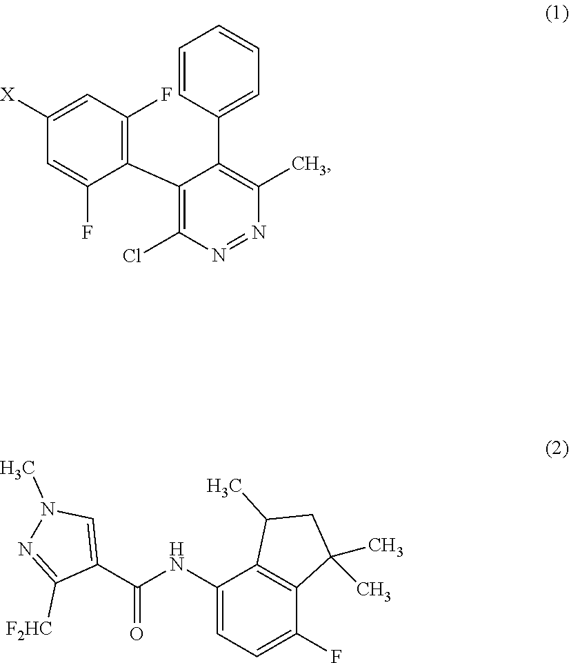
C1([X])=CC(F)=C(C2=C(Cl)N=NC(C)=C2C2=CC=CC=C2)C(F)=C1.C1(NC(C2=CN(C)N=C2[F2HC])=O)=CC=C(F)C2=C1C(C)CC2(C)C
